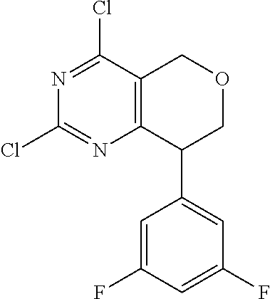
C12=C(N=C(Cl)N=C1Cl)C(C1=CC(F)=CC(F)=C1)COC2
